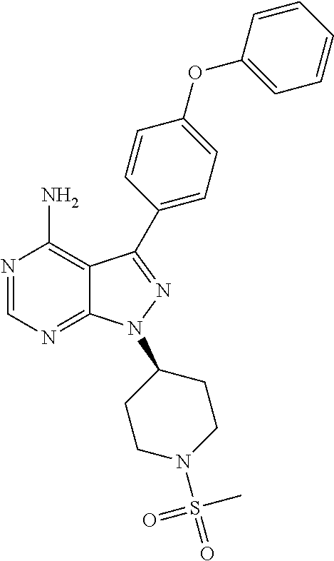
N1=CN=C2C(=C1N)C(C1=CC=C(OC3=CC=CC=C3)C=C1)=NN2C1CCN(S(=O)(C)=O)CC1
